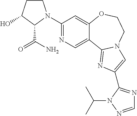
C1(N2CCC(O)C2C(N)=O)=NC=C2C(=C1)OCCN1C2=NC(C2=NC=NN2C(C)C)=C1
